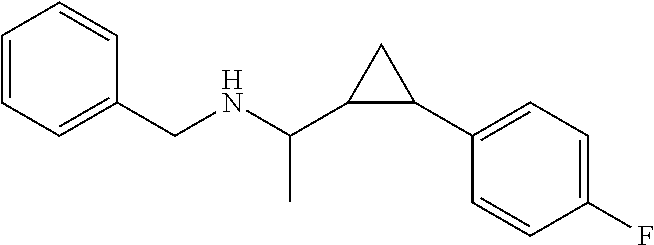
C1=CC=C(CNC(C2C(C3=CC=C(F)C=C3)C2)C)C=C1
